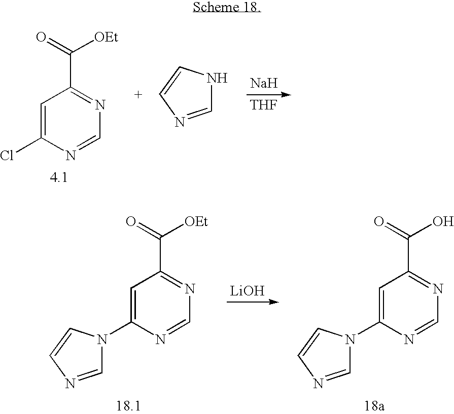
C1=C(Cl)N=CN=C1C(=O)[OEt].[Na].[THF].C1=NC=CN1.C1=C(N2C=NC=C2)N=CN=C1C(=O)[OEt].[LiOH].C1=C(N2C=NC=C2)N=CN=C1C(=O)O
